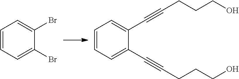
C1=CC=C(Br)C(Br)=C1.C1=CC=C(C#CCCCO)C(C#CCCCO)=C1
